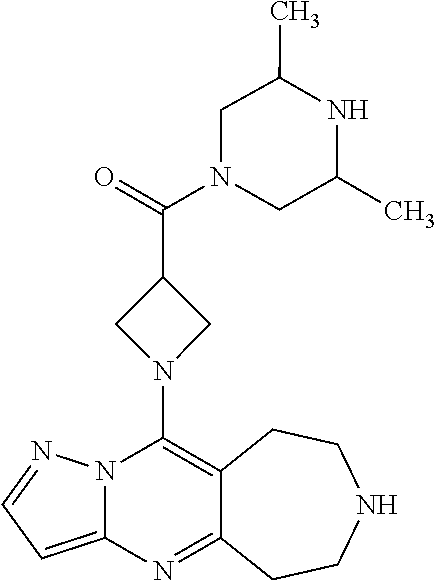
C12=C(N3CC(C(=O)N4CC(C)NC(C)C4)C3)N3C(=CC=N3)N=C1CCNCC2
